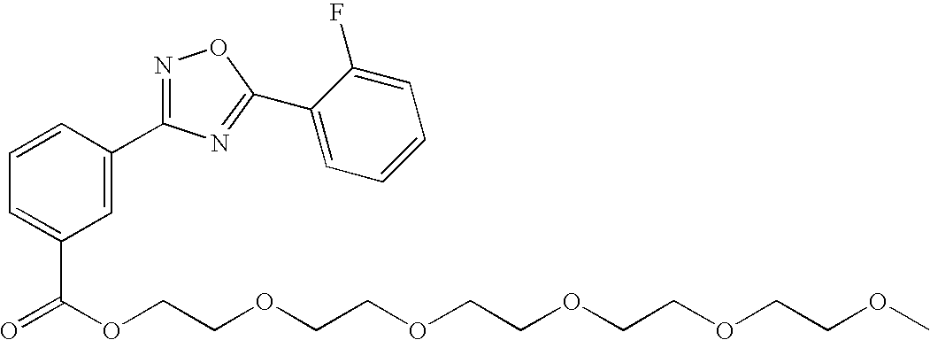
C1=CC(C2=NOC(C3=CC=CC=C3F)=N2)=CC(C(OCCOCCOCCOCCOCCOC)=O)=C1
